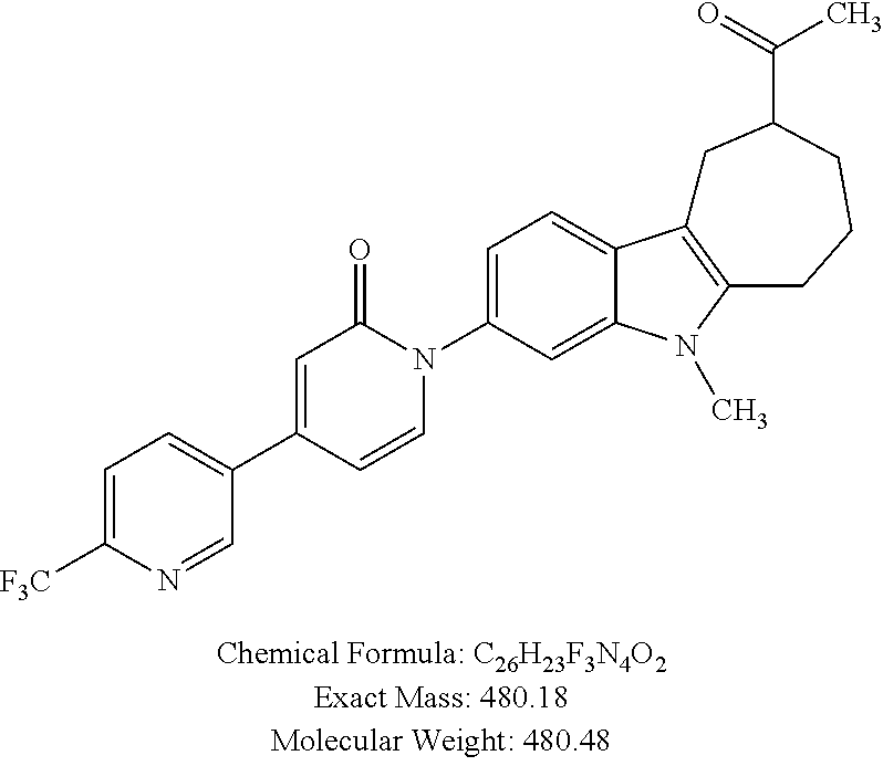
N1(C2=CC=C3C(=C2)N(C)C2=C3CC(C(=O)C)CCC2)C(=O)C=C(C2=CC=C([F3C])N=C2)C=C1
